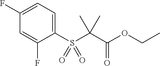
C1(S(C(C(OCC)=O)(C)C)(=O)=O)=CC=C(F)C=C1F
